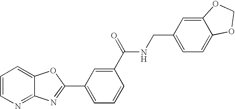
C1=CN=C2C(=C1)OC(C1=CC=CC(C(NCC3=CC=C4C(=C3)OCO4)=O)=C1)=N2
